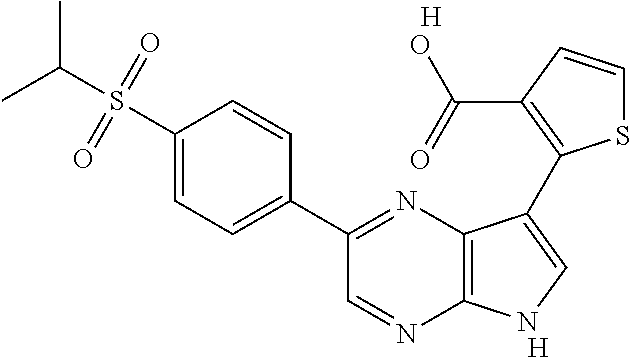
[H].C1(C2=NC3=C(N=C2)NC=C3C2=C(C(=O)O)C=CS2)=CC=C(S(C(C)C)(=O)=O)C=C1.[H]
